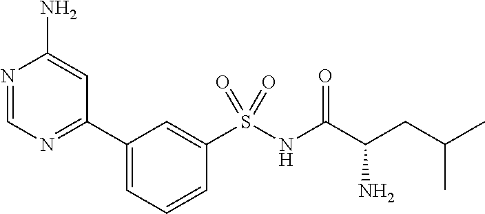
C1(C2=NC=NC(N)=C2)=CC=CC(S(NC(C(CC(C)C)N)=O)(=O)=O)=C1
